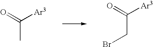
C(C)(=O)[Ar3].C(CBr)(=O)[Ar3]
